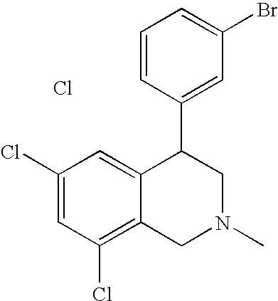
C1(Cl)=C2C(=CC(Cl)=C1)C(C1=CC(Br)=CC=C1)CN(C)C2.Cl
